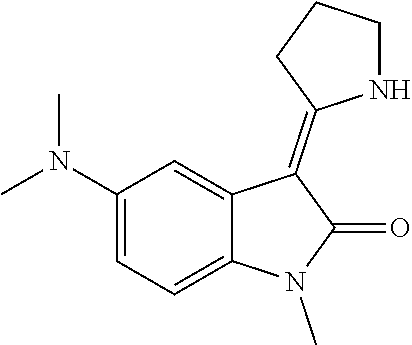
N(C1=CC=C2C(=C1)C(=C1NCCC1)C(=O)N2C)(C)C
